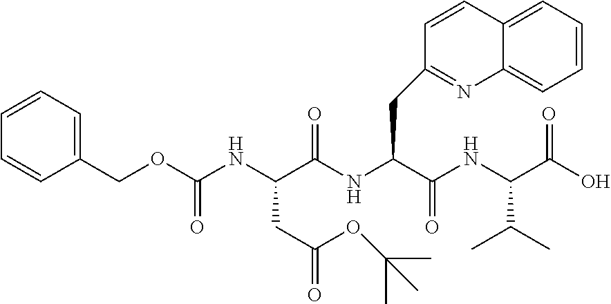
C1=CC(COC(NC(C(NC(C(NC(C(=O)O)C(C)C)=O)CC2=NC3=CC=CC=C3C=C2)=O)CC(=O)OC(C)(C)C)=O)=CC=C1
